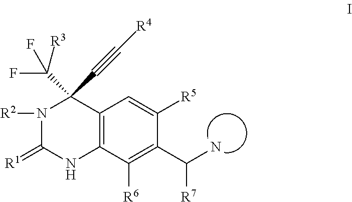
C12=C(C([R6])=C(C(N)[R7])C([R5])=C1)NC(=[R1])N([R2])C2(C(F)(F)[R3])C#C[R4]
